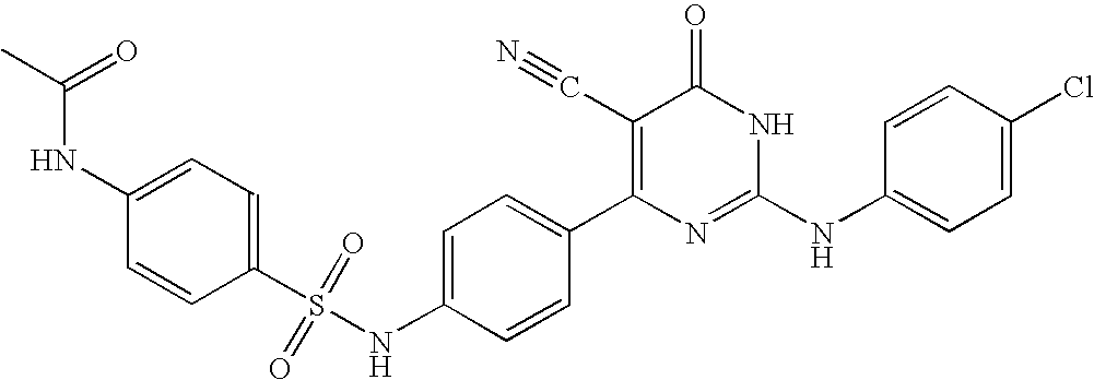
C1=CC(C2=C(C#N)C(=O)NC(NC3=CC=C(Cl)C=C3)=N2)=CC=C1NS(C1=CC=C(NC(C)=O)C=C1)(=O)=O
